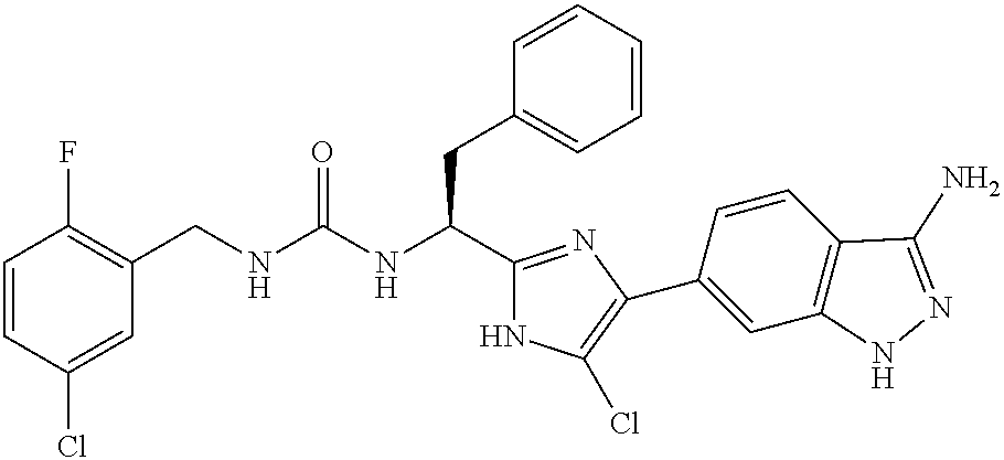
C1=CC(Cl)=CC(CNC(NC(C2=NC(C3=CC4=C(C=C3)C(N)=NN4)=C(Cl)N2)CC2=CC=CC=C2)=O)=C1F
